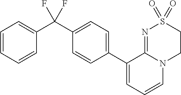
C1(C2=CC=CN3C2=NS(=O)(=O)CC3)=CC=C(C(C2=CC=CC=C2)(F)F)C=C1
